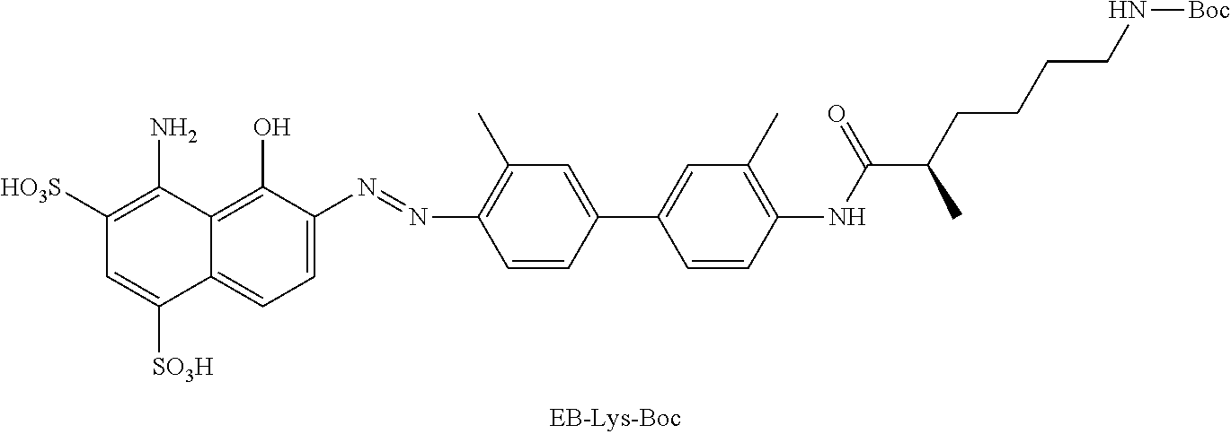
C(CC(C)C(NC1=C(C)C=C(C2=CC(C)=C(N=NC3=CC=C4C([SO3H])=CC([HO3S])=C(N)C4=C3O)C=C2)C=C1)=O)CCN[Boc]
